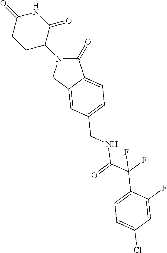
C1(=O)N(C2CCC(=O)NC2=O)CC2=CC(CNC(C(C3=CC=C(Cl)C=C3F)(F)F)=O)=CC=C12
